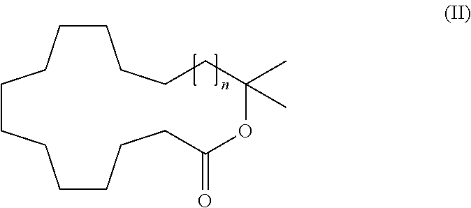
C1CCCCCCCCCC(=O)OC(C)(C)CCC1
